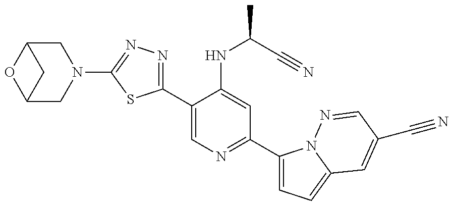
C12CN(C3=NN=C(C4=CN=C(C5=CC=C6N5N=CC(C#N)=C6)C=C4NC(C#N)C)S3)CC(O1)C2
